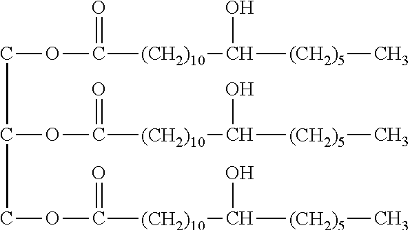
C(C(COC(=O)[(CH2)10]C(O)[(CH2)5]C)OC(=O)[(CH2)10]C(O)[(CH2)5]C)OC(=O)[(CH2)10]C(O)[(CH2)5]C
